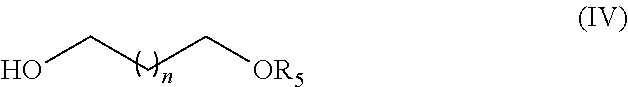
[OR5]CCCO
